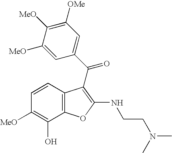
C1=C([MeO])C([MeO])=C([OMe])C=C1C(=O)C1=C(NCCN(C)C)OC2=C1C=CC([MeO])=C2O
